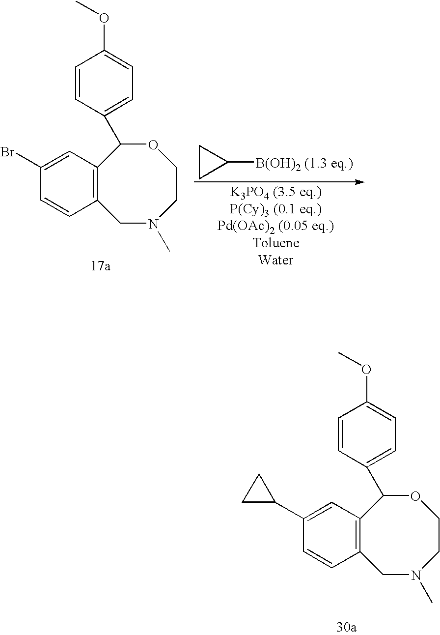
C12=C(C=C(C3CC3)C=C1)C(C1=CC=C(OC)C=C1)OCCN(C)C2.C12=C(C=C(Br)C=C1)C(C1=CC=C(OC)C=C1)OCCN(C)C2.C1CC1[B(OH)2 (1.3 eq.)]
